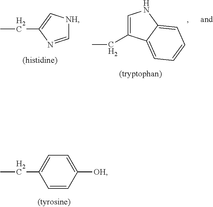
CCC1=CC=C([OH])C=C1.C1=NC(CC)=C[NH]1.C1=C(CC)C2=CC=CC=C2N1
